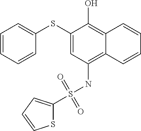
C1=CC=CC(SC2=CC(NS(=O)(=O)C3=CC=CS3)=C3C(=C2O)C=CC=C3)=C1
